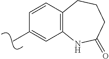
C1=CC2=C(C=C1C)NC(=O)CCC2
